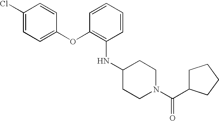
O(C1=CC=C(Cl)C=C1)C1=C(NC2CCN(C(C3CCCC3)=O)CC2)C=CC=C1
